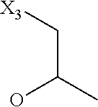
C(C(C)O)[X3]
